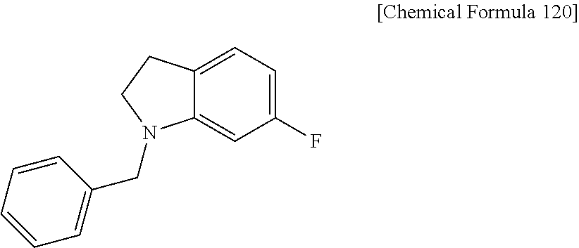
C12=CC=C(F)C=C1N(CC1=CC=CC=C1)CC2
